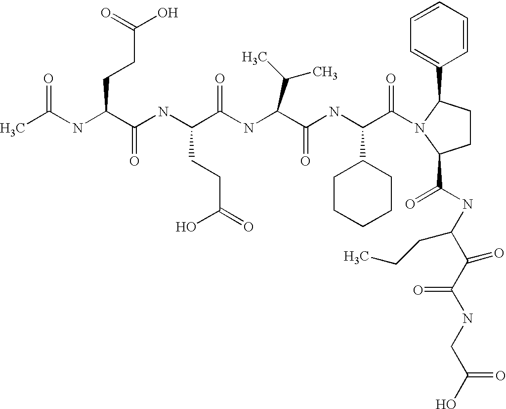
CC(NC(C(NC(C(NC(C(NC(C(=O)N1C(C2=CC=CC=C2)CCC1C(NC(C(C(NCC(O)=O)=O)=O)CCC)=O)C1CCCCC1)=O)C(C)C)=O)CCC(=O)O)=O)CCC(O)=O)=O
